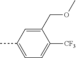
CC1=CC=C([CF3])C(COC)=C1
